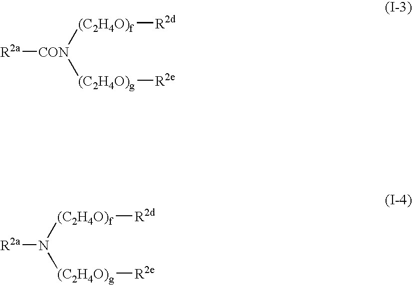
[R2a][CON]([(C2H4O)f][R2d])[(C2H4O)g][R2e].[(C2H4O)f]([R2d])N([(C2H4O)g][R2e])[R2a]
